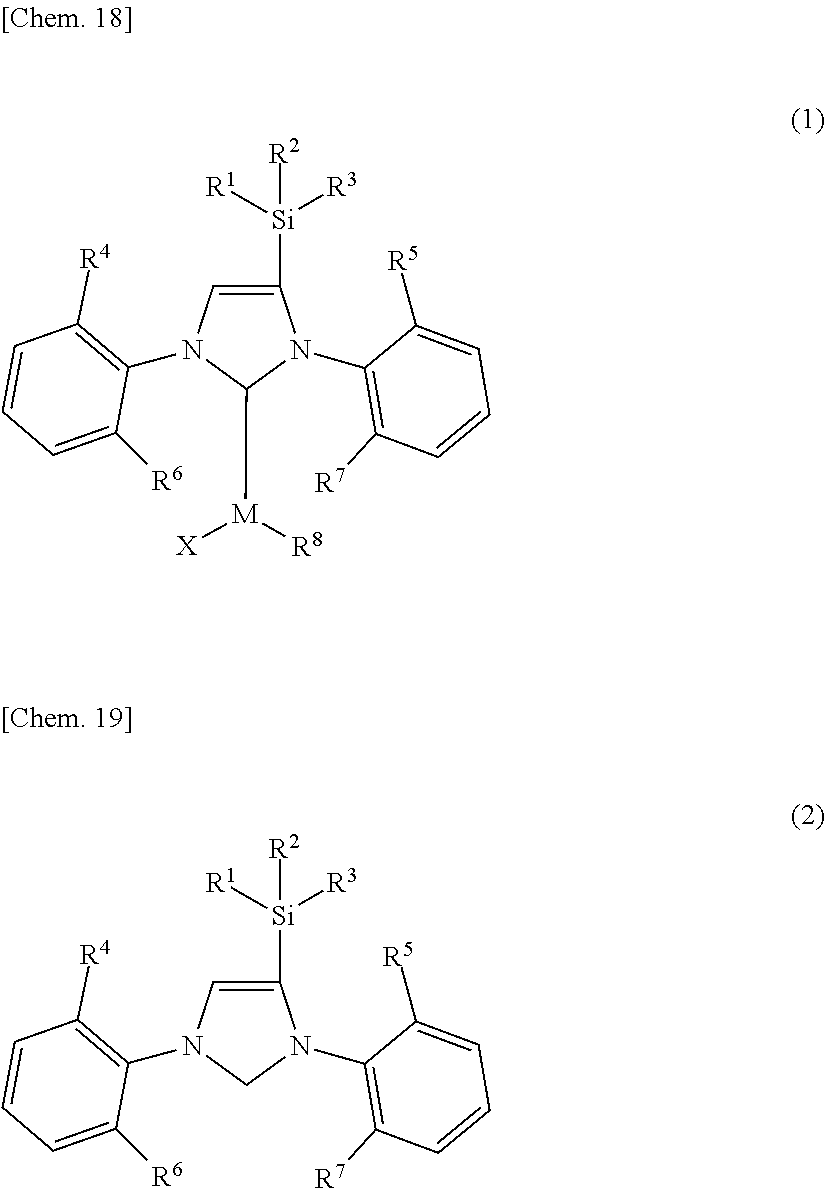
C1([R6])=CC=CC([R4])=C1N1C=C([Si]([R3])([R1])[R2])N(C2=C([R7])C=CC=C2[R5])C1[M]([X])[R8].C1([R6])=CC=CC([R4])=C1N1C=C([Si]([R3])([R1])[R2])N(C2=C([R7])C=CC=C2[R5])C1
